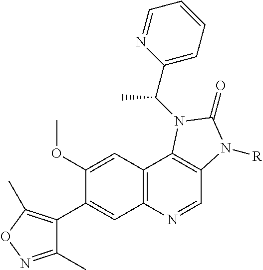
C1(C)=NOC(C)=C1C1=CC2=C(C=C1OC)C1=C(C=N2)N([R])C(=O)N1C(C1=CC=CC=N1)C
